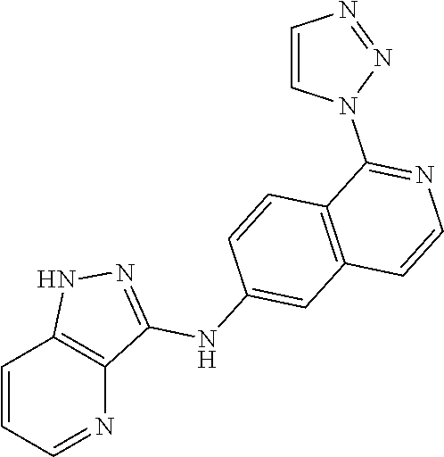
C1=CC=NC2=C1NN=C2NC1=CC2=C(C=C1)C(N1N=NC=C1)=NC=C2
